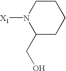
C1(CO)CCCCN1[X1]
